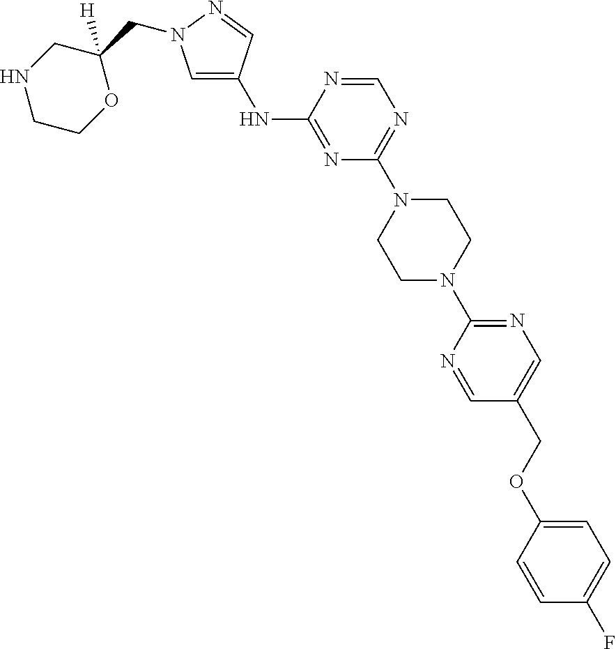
N(C1=NC(N2CCN(C3=NC=C(COC4=CC=C(F)C=C4)C=N3)CC2)=NC=N1)C1=CN(CC2([H])CNCCO2)N=C1
